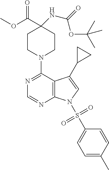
C12=C(C(N3CCC(C(OC)=O)(NC(=O)OC(C)(C)C)CC3)=NC=N1)C(C1CC1)=CN2S(C1=CC=C(C)C=C1)(=O)=O
